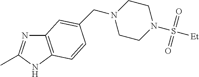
C12=C(NC(C)=N1)C=CC(CN1CCN(S([Et])(=O)=O)CC1)=C2
